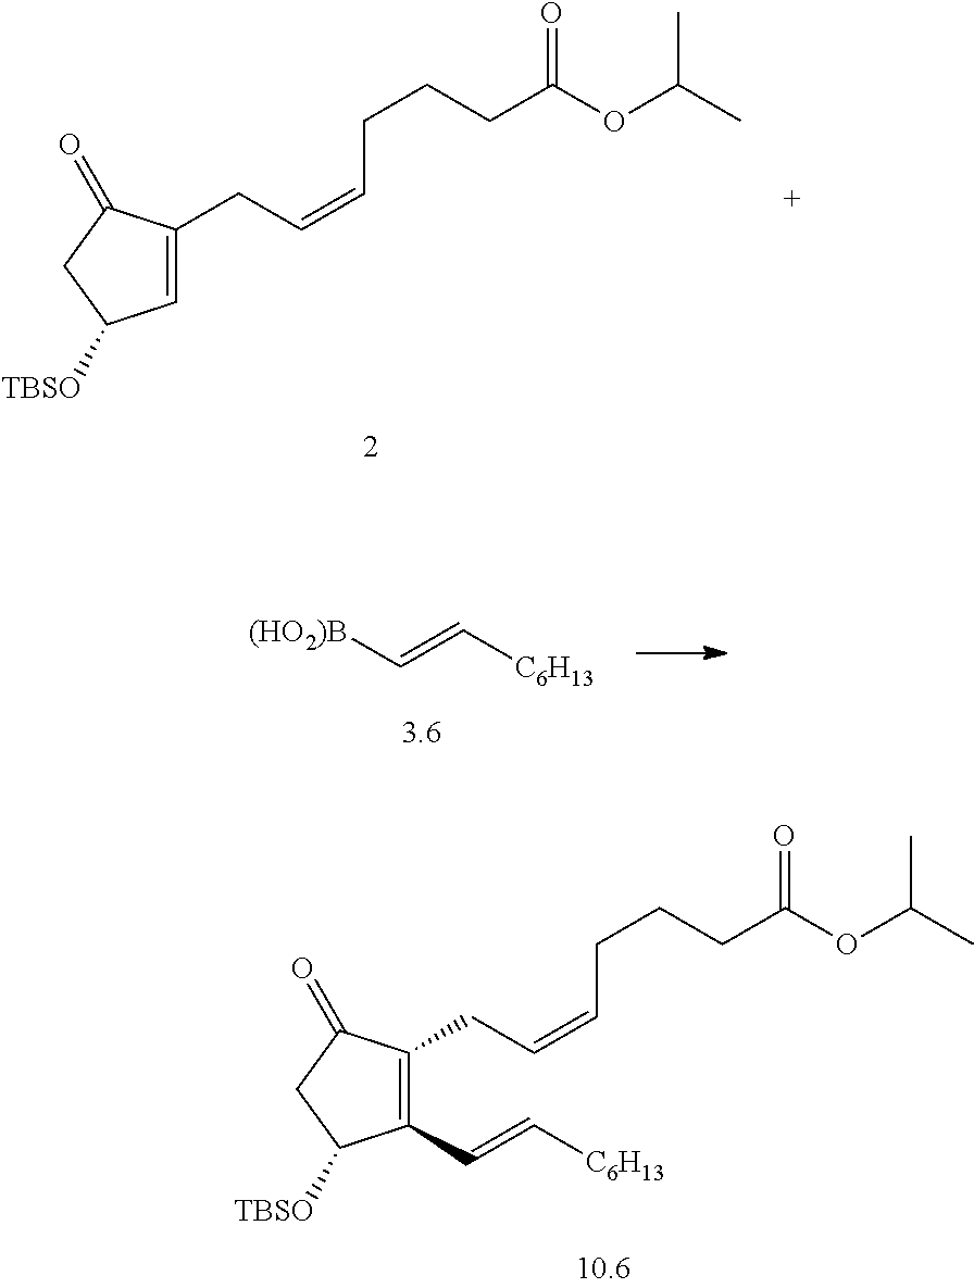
C1=C(CC=CCCCC(=O)OC(C)C)C(=O)CC1[TBSO].C1(C=C[C6H13])=C(CC=CCCCC(=O)OC(C)C)C(=O)CC1[TBSO].[C6H13]C=C[(HO2)B]
